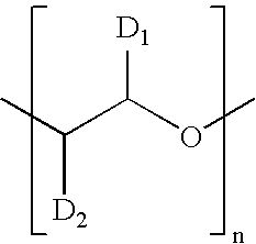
CC(C(OC)[D1])[D2]
